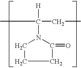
C(C)(CC)([H])N1CCCC1=O
